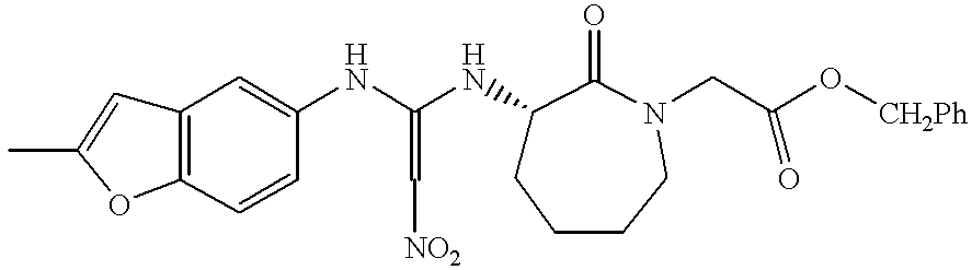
C12=C(C=CC(NC(NC3CCCCN(CC(O[CH2Ph])=O)C3=O)=C[NO2])=C1)OC(C)=C2
